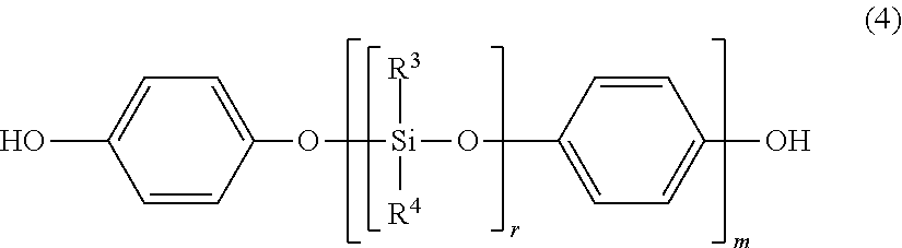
C1(O[Si](OC2=CC=C(O)C=C2)([R3])[R4])=CC=C(O)C=C1
